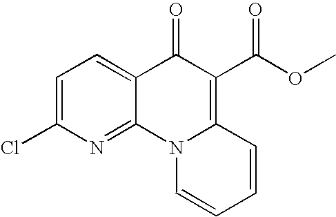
C1=C(Cl)N=C2C(=C1)C(=O)C(C(OC)=O)=C1N2C=CC=C1
